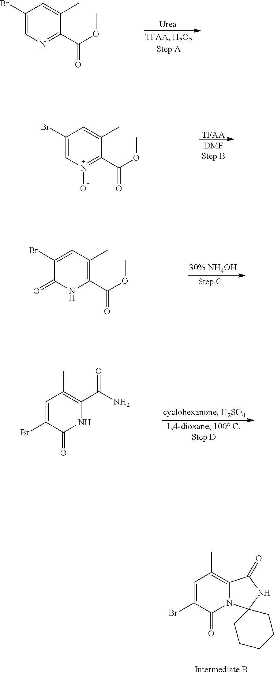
C1(Br)=CN=C(C(OC)=O)C(C)=C1.C1(Br)=CN(O)=C(C(OC)=O)C(C)=C1.[TFAA].C1(Br)=CC(C)=C(C(OC)=O)NC1=O.C1=C(Br)C(=O)NC(C(N)=O)=C1C.C1=C(Br)C(=O)N2C(=C1C)C(=O)NC21CCCCC1
